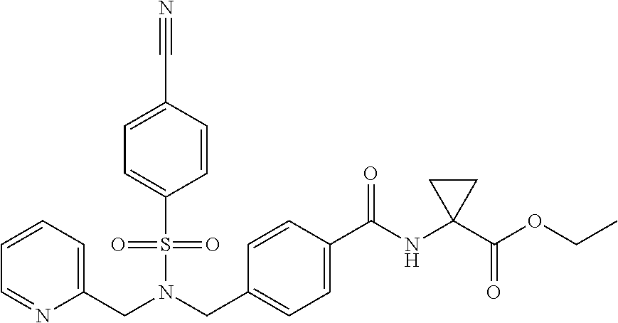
C(N(CC1=CC=C(C(NC2(C(OCC)=O)CC2)=O)C=C1)S(=O)(=O)C1=CC=C(C#N)C=C1)C1=CC=CC=N1
